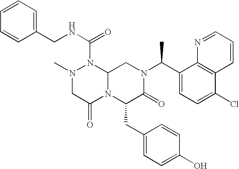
N1(C(NCC2=CC=CC=C2)=O)N(C)CC(=O)N2C1CN(C(C1=CC=C(Cl)C3=C1N=CC=C3)C)C(=O)C2CC1=CC=C(O)C=C1
